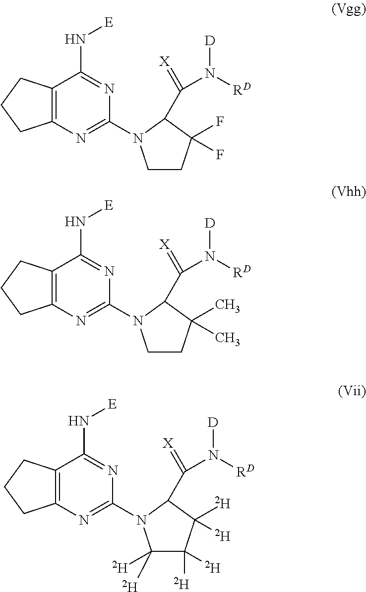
C12=C(N=C(N3CCC(F)(F)C3C(=[X])N([RD])[D])N=C1N[E])CCC2.C12=C(N=C(N3CCC(C)(C)C3C(=[X])N([RD])[D])N=C1N[E])CCC2.C12=C(N=C(N3C([D])([D])C([D])([D])C([D])([D])C3C(=[X])N([RD])[D])N=C1N[E])CCC2
